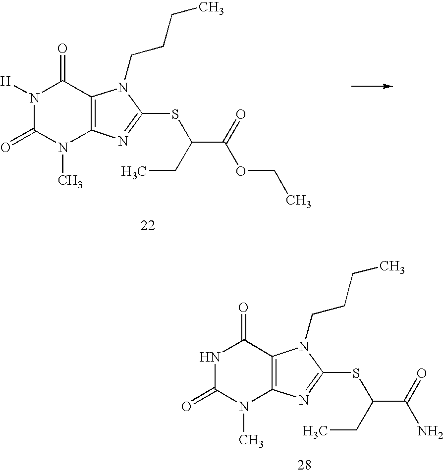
N1([H])C(=O)N(C)C2=C(C1=O)N(CCCC)C(SC(CC)C(=O)OCC)=N2.N1C(=O)N(C)C2=C(C1=O)N(CCCC)C(SC(CC)C(=O)N)=N2
